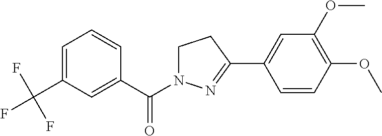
C1=C(C(F)(F)F)C=C(C(=O)N2CCC(C3=CC(OC)=C(OC)C=C3)=N2)C=C1
